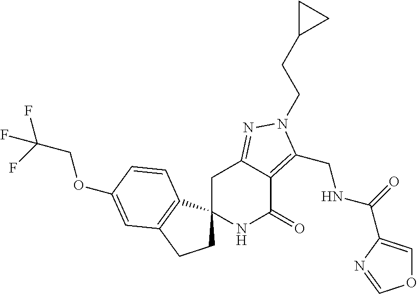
C(C(F)(F)F)OC1=CC2=C(C3(CC2)NC(=O)C2=C(CNC(=O)C4=COC=N4)N(CCC4CC4)N=C2C3)C=C1
